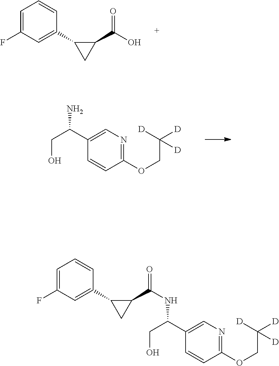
C1=C(F)C=C(C2CC2C(O)=O)C=C1.C1(OCC([D])([D])[D])=NC=C(C(CO)N)C=C1.C1=C(F)C=C(C2CC2C(=O)NC(C2=CN=C(OCC([D])([D])[D])C=C2)CO)C=C1
